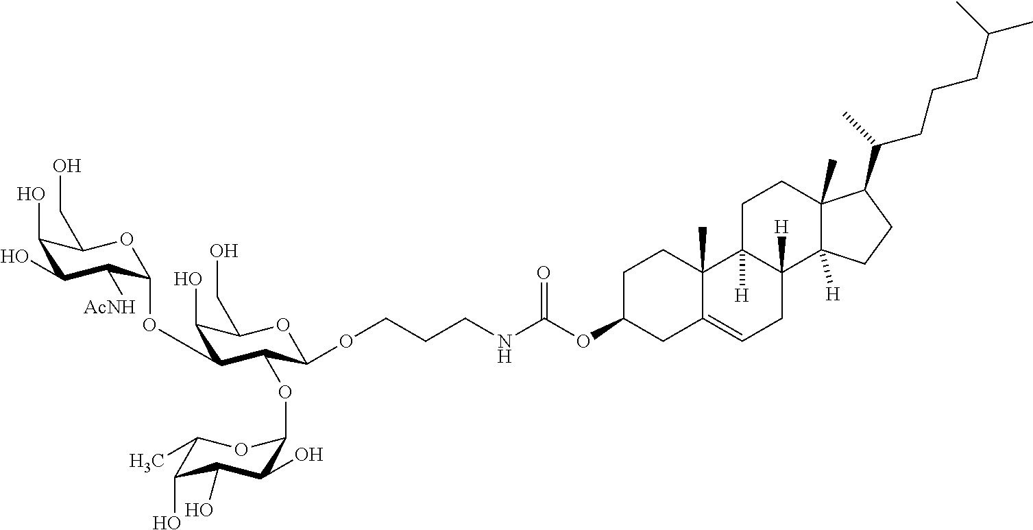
O(C1CC2=CCC3([H])C([H])(C2(C)CC1)CCC1(C)C3([H])CCC1C(CCCC(C)C)C)C(NCCCOC1C(OC2OC(C)C(O)C(O)C2O)C(OC2C([AcNH])C(O)C(O)C(CO)O2)C(O)C(CO)O1)=O
